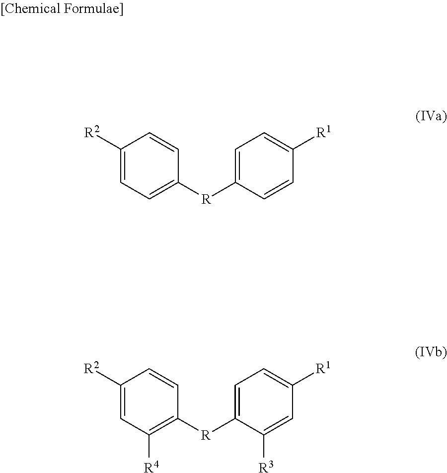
C1([R2])=CC=C([R]C2=CC=C([R1])C=C2)C=C1.C1([R2])=CC([R4])=C([R]C2=CC=C([R1])C=C2[R3])C=C1
